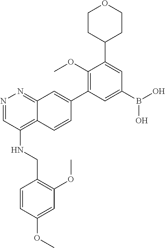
C1(OC)=C(C2=CC3=NN=CC(NCC4=C(OC)C=C(OC)C=C4)=C3C=C2)C=C(B(O)O)C=C1C1CCOCC1
